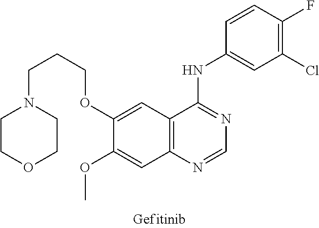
C12=C(N=CN=C1NC1=CC(Cl)=C(F)C=C1)C=C(OC)C(OCCCN1CCOCC1)=C2
